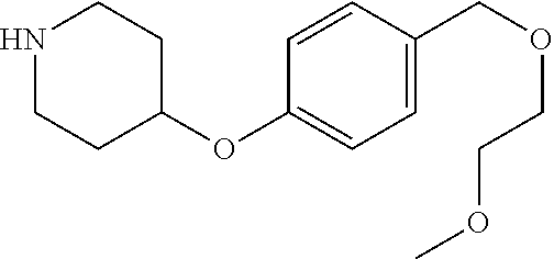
N1CCC(OC2=CC=C(COCCOC)C=C2)CC1
